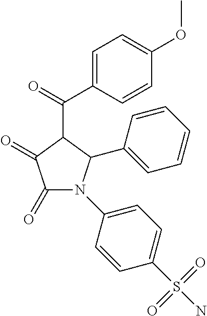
C1(=O)C(=O)N(C2=CC=C(S(N)(=O)=O)C=C2)C(C2=CC=CC=C2)C1C(C1=CC=C(OC)C=C1)=O
